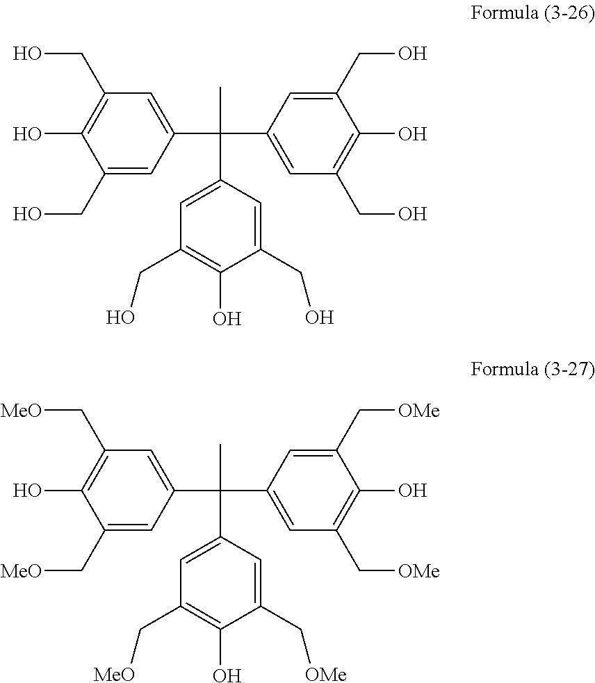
C1(CO)=CC(C(C2=CC(CO)=C(O)C(CO)=C2)(C2=CC(CO)=C(O)C(CO)=C2)C)=CC(CO)=C1O.C1(C[MeO])=CC(C(C2=CC(C[OMe])=C(O)C(C[OMe])=C2)(C2=CC(C[MeO])=C(O)C(C[OMe])=C2)C)=CC(C[MeO])=C1O
